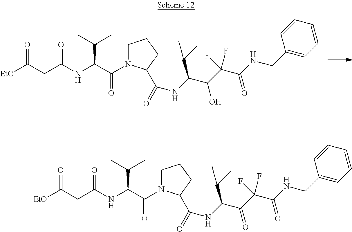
C(C(C(=O)N1CCCC1C(=O)NC(C(=O)C(F)(C(NCC1=CC=CC=C1)=O)F)C(C)C)NC(CC([EtO])=O)=O)(C)C.C(C(C(=O)N1CCCC1C(=O)NC(C(O)C(F)(C(NCC1=CC=CC=C1)=O)F)C(C)C)NC(CC([EtO])=O)=O)(C)C
